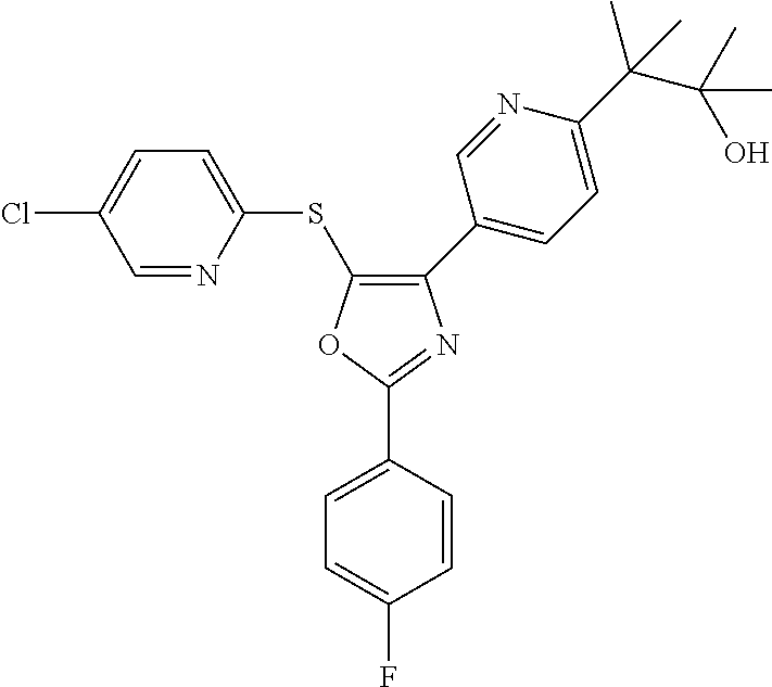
O1C(C2=CC=C(F)C=C2)=NC(C2=CC=C(C(C(C)(O)C)(C)C)N=C2)=C1SC1=CC=C(Cl)C=N1
